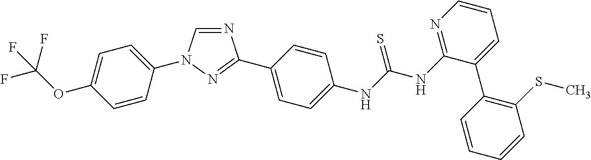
C1=C(N2C=NC(C3=CC=C(NC(NC4=NC=CC=C4C4=C(SC)C=CC=C4)=S)C=C3)=N2)C=CC(OC(F)(F)F)=C1
